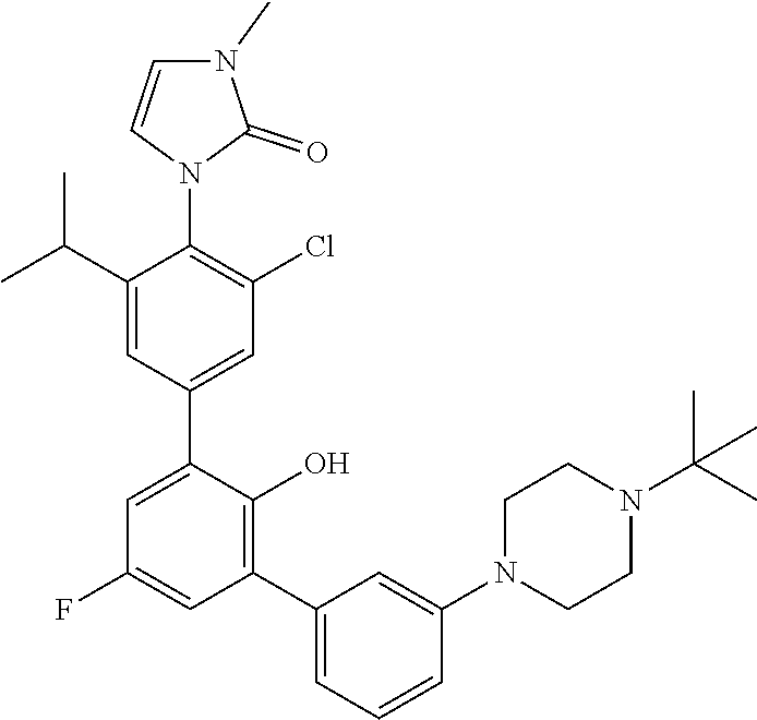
C1=C(C(C)C)C(N2C(=O)N(C)C=C2)=C(Cl)C=C1C1=CC(F)=CC(C2=CC=CC(N3CCN(C(C)(C)C)CC3)=C2)=C1O
